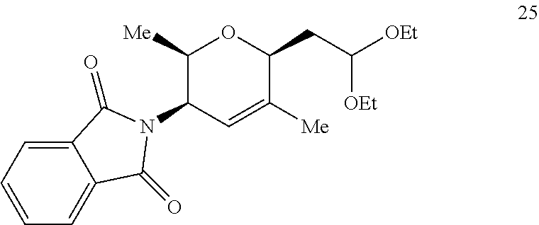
C1([Me])C(N2C(=O)C3=CC=CC=C3C2=O)C=C([Me])C(CC([OEt])[OEt])O1
